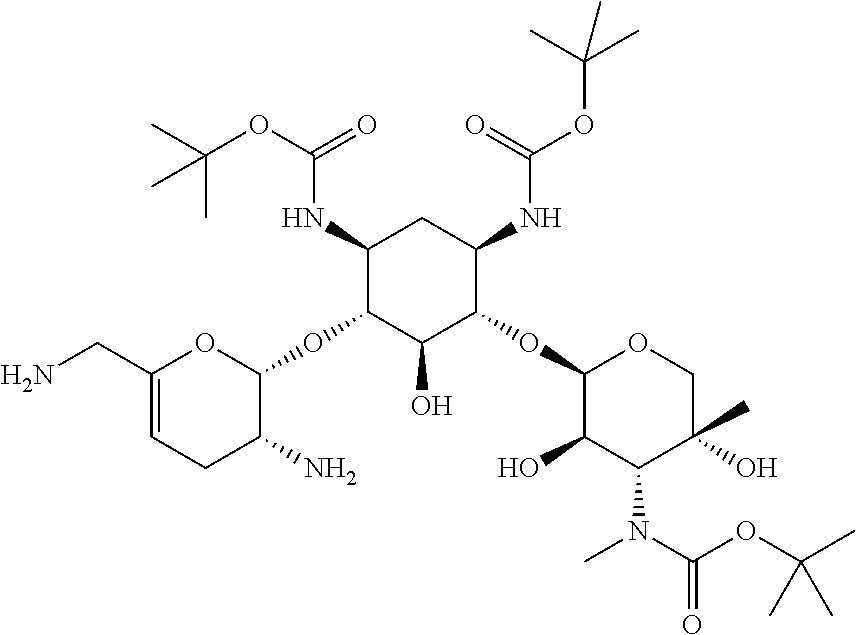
NCC1=CCC(N)C(OC2C(NC(OC(C)(C)C)=O)CC(NC(OC(C)(C)C)=O)C(OC3C(O)C(N(C)C(OC(C)(C)C)=O)C(O)(C)CO3)C2O)O1
